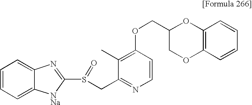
C1(C)=C(OCC2COC3=C(O2)C=CC=C3)C=CN=C1CS(C1=NC2=CC=CC=C2[NNa]1)=O
